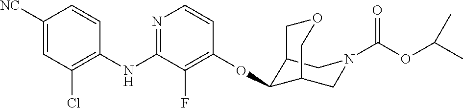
C1(NC2=NC=CC(OC3C4CN(C(OC(C)C)=O)CC3COC4)=C2F)=C(Cl)C=C([NC])C=C1
